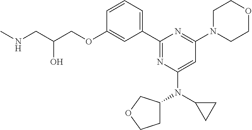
C1=CC=C(C2=NC(N(C3CCOC3)C3CC3)=CC(N3CCOCC3)=N2)C=C1OCC(CNC)O
